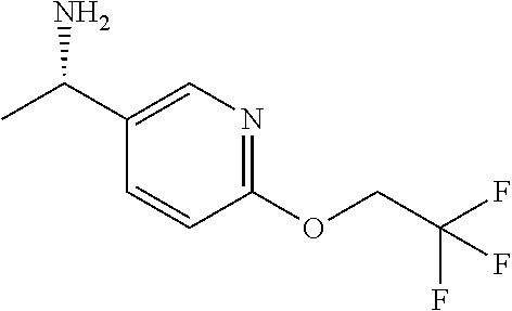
C1(C(C)N)=CN=C(OCC(F)(F)F)C=C1
